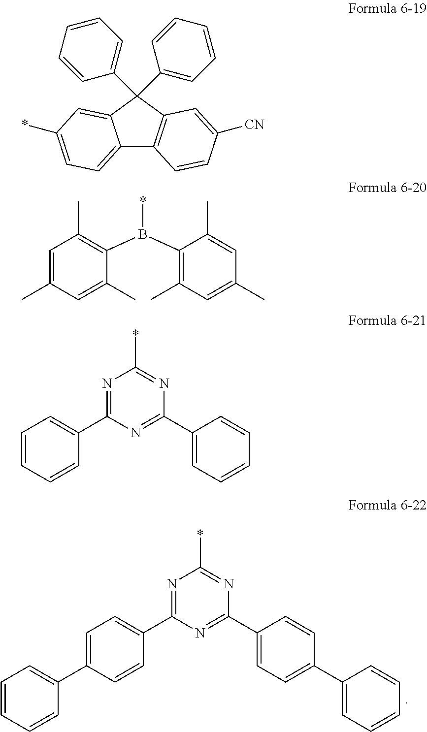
N1=C(C2=CC=C(C3=CC=CC=C3)C=C2)N=C(C2=CC=C(C3=CC=CC=C3)C=C2)N=C1*.C12=CC=C(*)C=C1C(C1=CC=CC=C1)(C1=CC=CC=C1)C1=C2C=CC([CN])=C1.C1=C(C)C=C(C)C(B(C2=C(C)C=C(C)C=C2C)*)=C1C.N1=C(C2=CC=CC=C2)N=C(C2=CC=CC=C2)N=C1*
